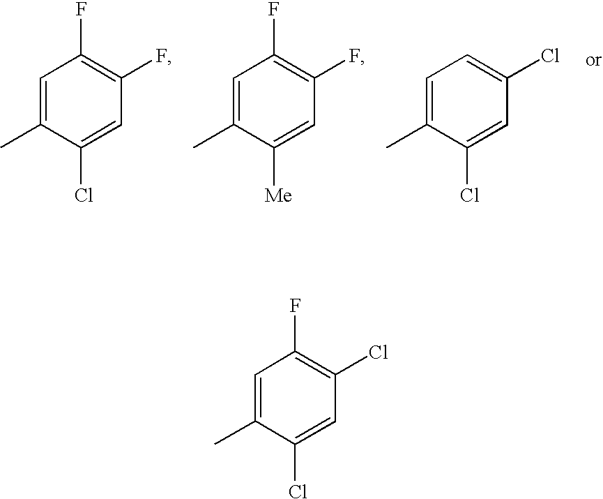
C1=C(C)C(Cl)=CC(F)=C1F.C1=C(C)C([Me])=CC(F)=C1F.C1=C(C)C(Cl)=CC(Cl)=C1.C1=C(C)C(Cl)=CC(Cl)=C1F
